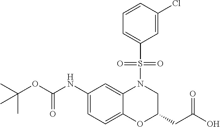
C1(NC(OC(C)(C)C)=O)=CC=C2C(=C1)N(S(C1=CC=CC(Cl)=C1)(=O)=O)CC(CC(O)=O)O2
